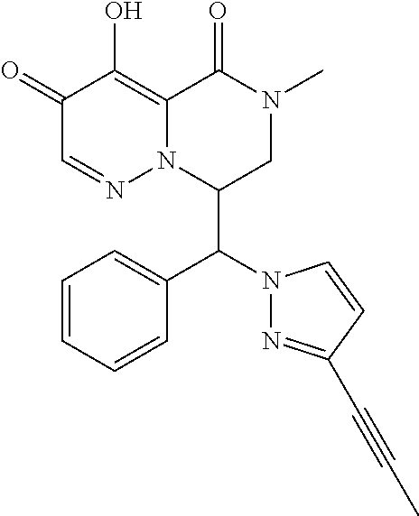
C1=CC=CC(C(N2N=C(C#CC)C=C2)C2CN(C)C(=O)C3=C(O)C(=O)C=NN23)=C1
